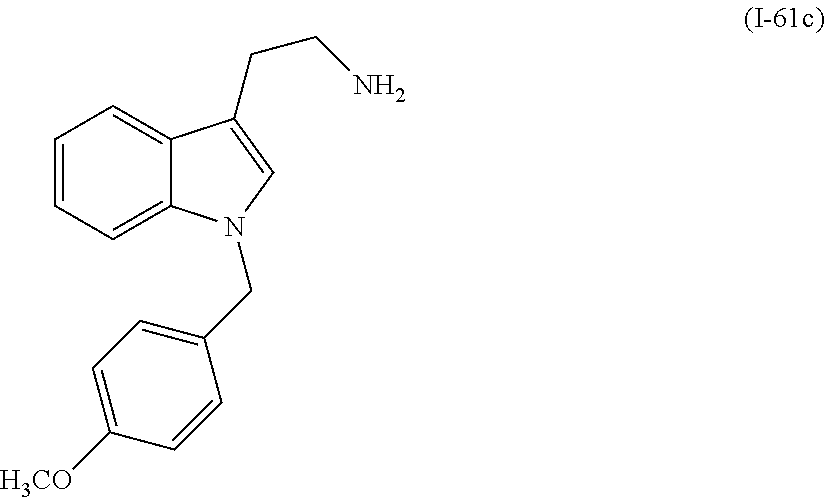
C1=CC=C2C(=C1)C(CCN)=CN2CC1=CC=C([H3CO])C=C1
